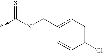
C1(Cl)=CC=C(CNC(->*)=S)C=C1
